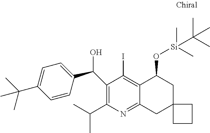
C(C1=C(C(C)C)N=C2C(=C1I)C(O[Si](C)(C)C(C)(C)C)CC1(C2)CCC1)(O)C1=CC=C(C(C)(C)C)C=C1
